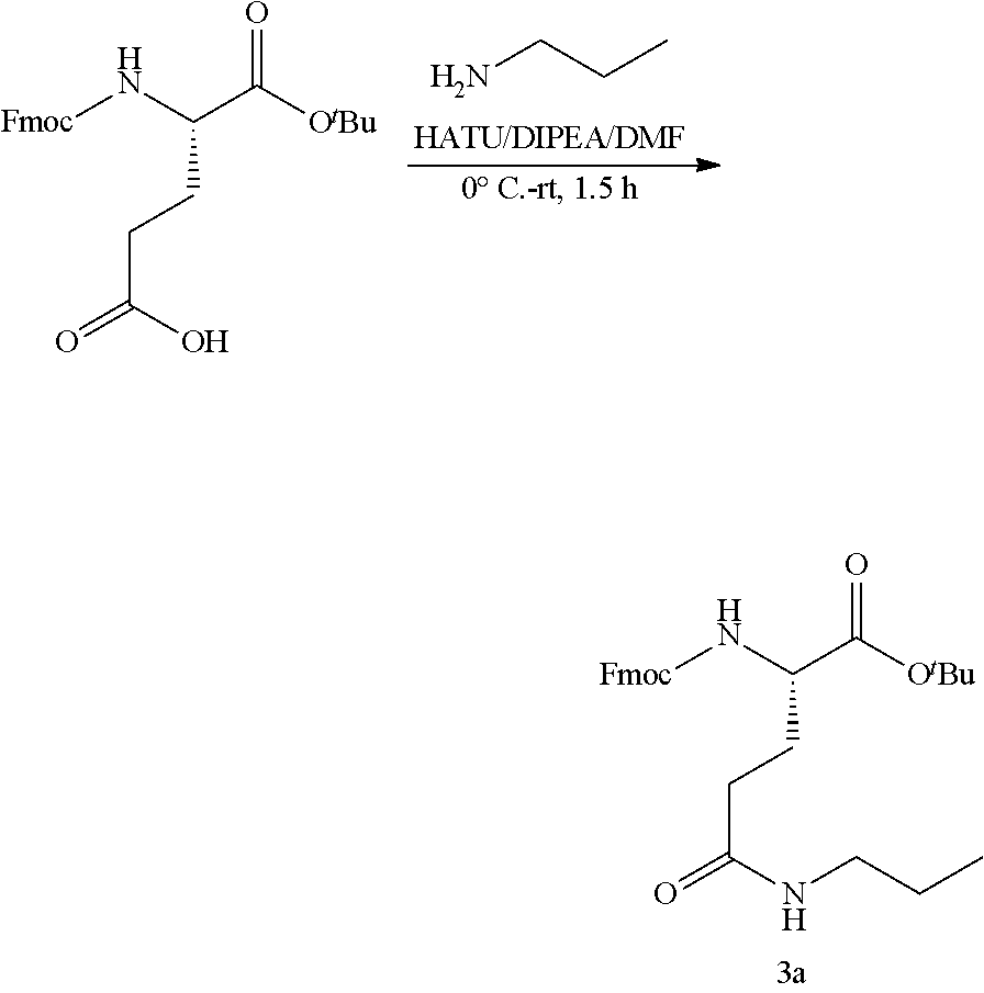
NCCC.[Fmoc]NC(C([OtBu])=O)CCC(=O)O.[Fmoc]NC(C([OtBu])=O)CCC(=O)NCCC
